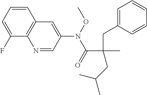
C1=CC=C(F)C2=C1C=C(N(OC)C(=O)C(CC(C)C)(CC1=CC=CC=C1)C)C=N2
